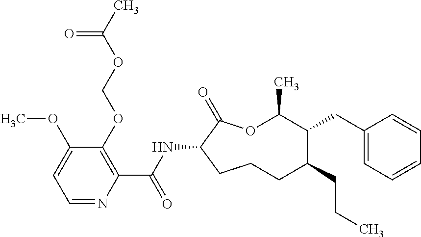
C1CC(NC(C2=C(OCOC(C)=O)C(OC)=CC=N2)=O)C(=O)OC(C)C(CC2=CC=CC=C2)C(CCC)C1
